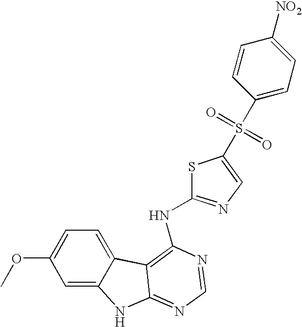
N(C1=NC=C(S(C2=CC=C([NO2])C=C2)(=O)=O)S1)C1=C2C3=CC=C(OC)C=C3NC2=NC=N1
